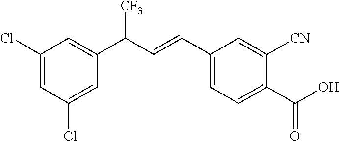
C1(Cl)=CC(Cl)=CC(C(C=CC2=CC=C(C(O)=O)C([CN])=C2)[CF3])=C1
